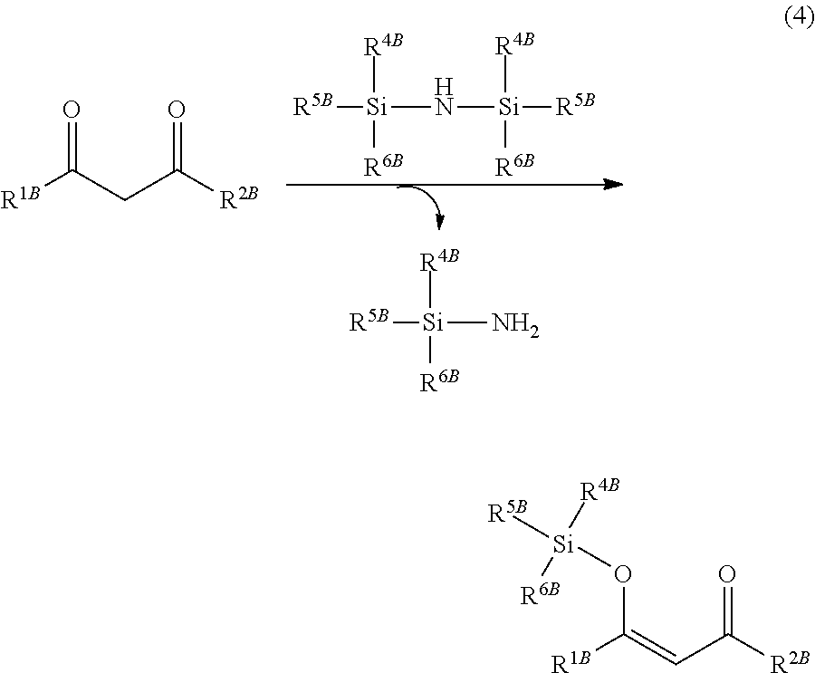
[R5B][Si](N[Si]([R5B])([R4B])[R6B])([R4B])[R6B].[R5B][Si]([R4B])([R6B])N.O=C(CC([R2B])=O)[R1B].O(C(=CC([R2B])=O)[R1B])[Si]([R6B])([R4B])[R5B]
